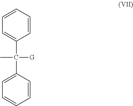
C1(C(C2=CC=CC=C2)([G])C)=CC=CC=C1
